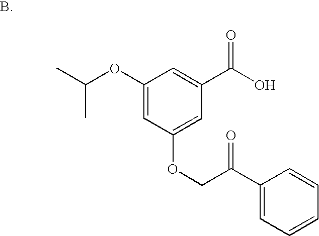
C1(OC(C)C)=CC(OCC(C2=CC=CC=C2)=O)=CC(C(O)=O)=C1
